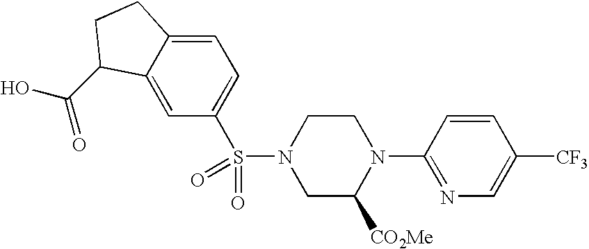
C1(S(N2CC([CO2Me])N(C3=NC=C([CF3])C=C3)CC2)(=O)=O)=CC=C2C(=C1)C(C(O)=O)CC2
